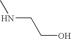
N(CCO)C
